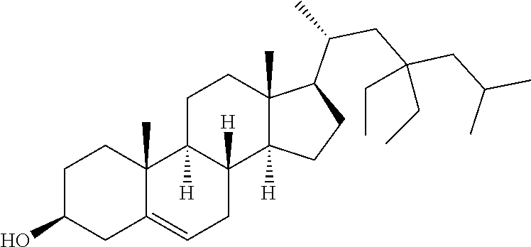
C1=C2CC(O)CCC2(C)C2([H])CCC3(C)C(C(CC(CC(C)C)(CC)CC)C)CCC3([H])C2([H])C1
